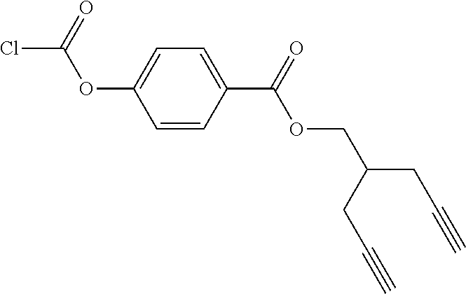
C1=CC(C(=O)OCC(CC#C)CC#C)=CC=C1OC(Cl)=O
